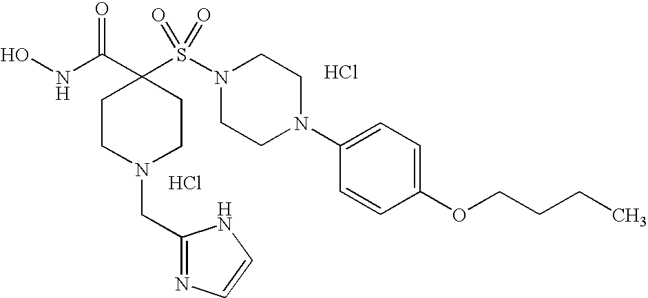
Cl.ONC(C1(S(N2CCN(C3=CC=C(OCCCC)C=C3)CC2)(=O)=O)CCN(CC2=NC=CN2)CC1)=O.Cl
